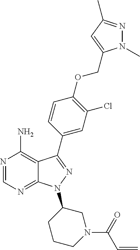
N1=CN=C2C(=C1N)C(C1=CC(Cl)=C(OCC3=CC(C)=NN3C)C=C1)=NN2C1CCCN(C(C=C)=O)C1
